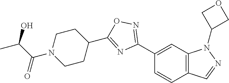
C1(C2=NOC(C3CCN(C(C(O)C)=O)CC3)=N2)=CC2=C(C=C1)C=NN2C1COC1
